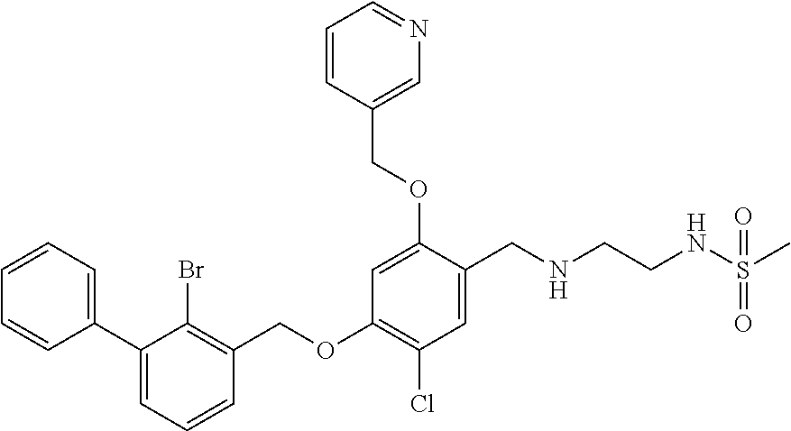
C1=CC=CC(C2=CC=CC(COC3=C(Cl)C=C(CNCCNS(C)(=O)=O)C(OCC4=CN=CC=C4)=C3)=C2Br)=C1
